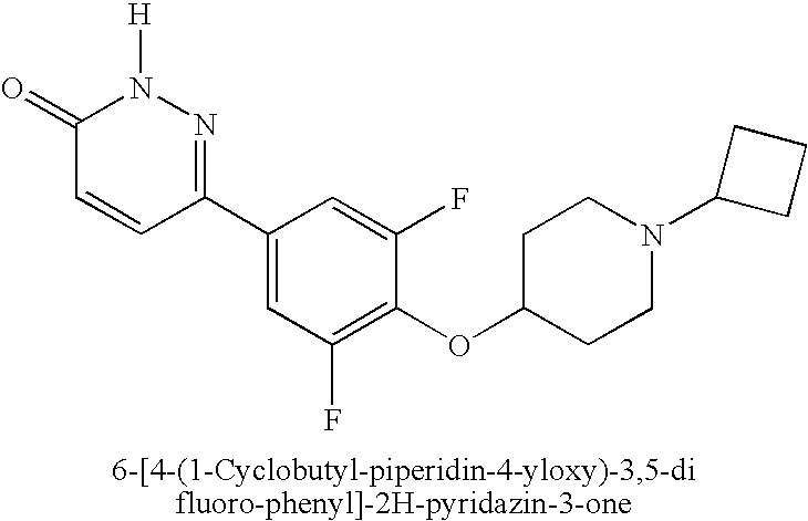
N1([H])C(=O)C=CC(C2=CC(F)=C(OC3CCN(C4CCC4)CC3)C(F)=C2)=N1
